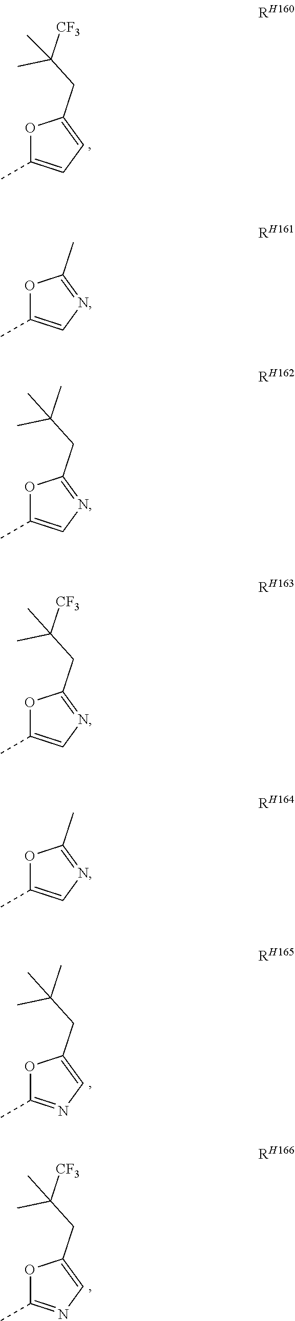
O1C(C)=CC=C1CC([CF3])(C)C.O1C(C)=NC=C1CC(C)(C)C.O1C(C)=NC=C1CC([CF3])(C)C.O1C(C)=CN=C1C.O1C(C)=CN=C1CC(C)(C)C.O1C(C)=CN=C1CC([CF3])(C)C.O1C(C)=CN=C1C
